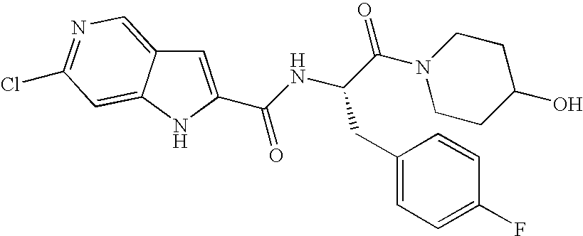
C(NC(C(N1CCC(O)CC1)=O)CC1=CC=C(F)C=C1)(=O)C1=CC2=CN=C(Cl)C=C2N1
